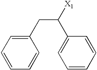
C1=CC=C(CC(C2=CC=CC=C2)[X1])C=C1
